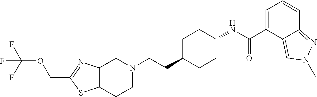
C12=C(CCN(CCC3CCC(NC(C4=CC=CC5=NN(C)C=C45)=O)CC3)C1)SC(COC(F)(F)F)=N2
